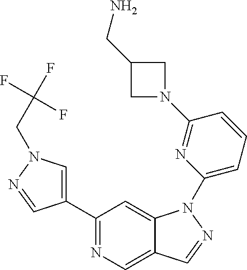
C1(C2=CN(CC(F)(F)F)N=C2)=NC=C2C(=C1)N(C1=CC=CC(N3CC(CN)C3)=N1)N=C2
